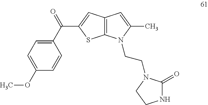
C1=C(OC)C=CC(C(=O)C2=CC3=C(S2)N(CCN2C(=O)NCC2)C(C)=C3)=C1
